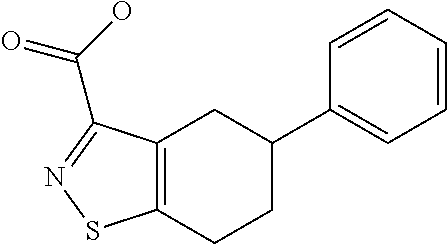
C12=C(CCC(C3=CC=CC=C3)C1)SN=C2C(O)=O
